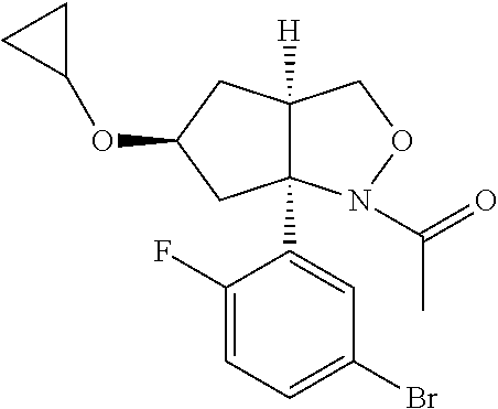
C12([H])C(C3=CC(Br)=CC=C3F)(N(C(=O)C)OC1)CC(OC1CC1)C2
